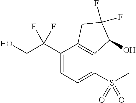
C1(C(CO)(F)F)=CC=C(S(=O)(C)=O)C2=C1CC(F)(F)C2O
